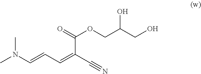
CN(C=CC=C(C#N)C(=O)OCC(CO)O)C
